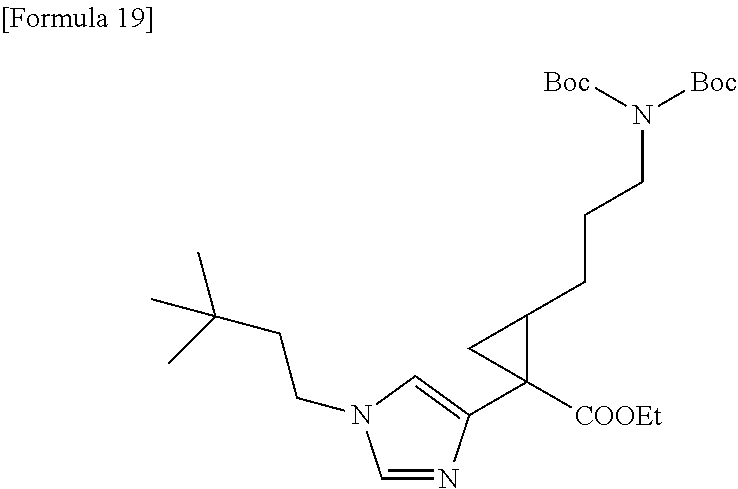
C1=NC(C2([COOEt])C(CCCN([Boc])[Boc])C2)=CN1CCC(C)(C)C
